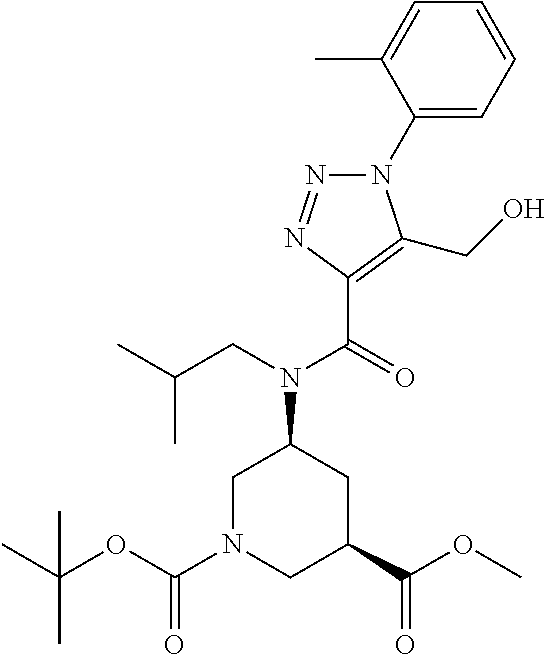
N1(C2=CC=CC=C2C)N=NC(C(=O)N(CC(C)C)C2CN(C(OC(C)(C)C)=O)CC(C(OC)=O)C2)=C1CO
